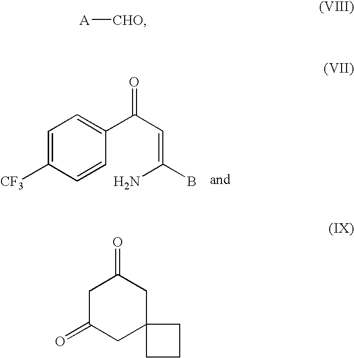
C1=C([CF3])C=CC(C(C=C(B)N)=O)=C1.[A][CHO].C1C(=O)CC2(CC1=O)CCC2
